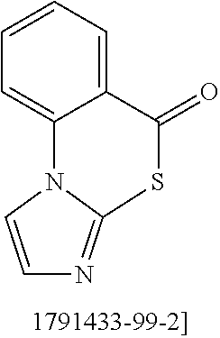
C1=CC=C2C(=C1)N1C=CN=C1SC2=O
